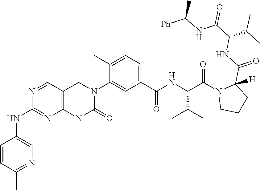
N1=CC2=C(N=C1NC1=CN=C(C)C=C1)NC(=O)N(C1=CC(C(NC(C(N3CCCC3(C(=O)NC(C(=O)NC([Ph])C)C(C)C)[H])=O)C(C)C)=O)=CC=C1C)C2
